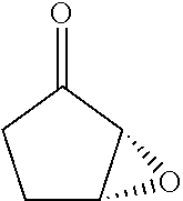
C1C2C(C(=O)C1)O2
